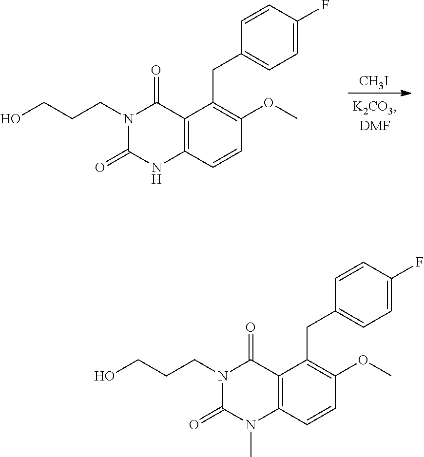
C12=C(C=CC(OC)=C1CC1=CC=C(F)C=C1)N(C)C(=O)N(CCCO)C2=O.C12=C(C=CC(OC)=C1CC1=CC=C(F)C=C1)NC(=O)N(CCCO)C2=O.[CH3I]
